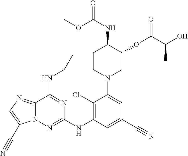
C1(C#N)=CC(NC2=NN3C(=NC=C3C#N)C(NCC)=N2)=C(Cl)C(N2CC(OC(C(O)C)=O)C(NC(=O)OC)CC2)=C1
